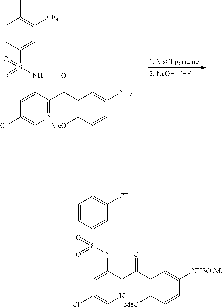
C1=CC(S(NC2=CC(Cl)=CN=C2C(C2=C([MeO])C=CC(N)=C2)=O)(=O)=O)=CC([CF3])=C1C.C1=CC(S(NC2=CC(Cl)=CN=C2C(C2=C([MeO])C=CC([NHSO2Me])=C2)=O)(=O)=O)=CC([CF3])=C1C
